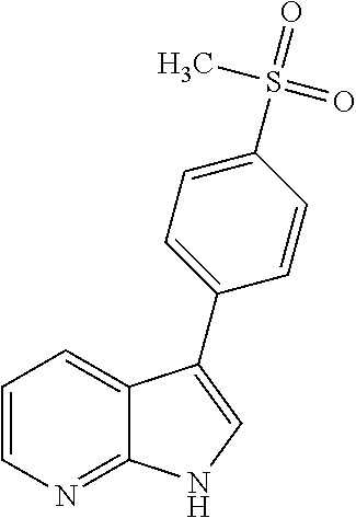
C1=CN=C2C(=C1)C(C1=CC=C(S(=O)(C)=O)C=C1)=CN2
